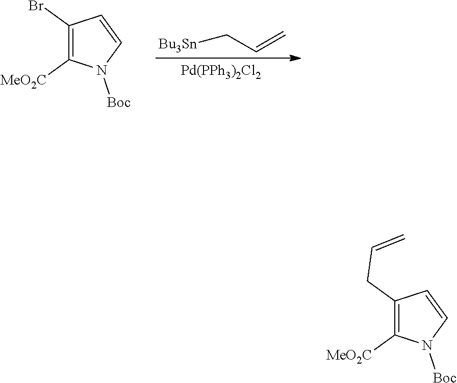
[Pd(PPh3)2Cl2].C1(Br)=C([MeO2C])N([Boc])C=C1.C(C=C)[Bu3Sn].C1(CC=C)=C([MeO2C])N([Boc])C=C1
